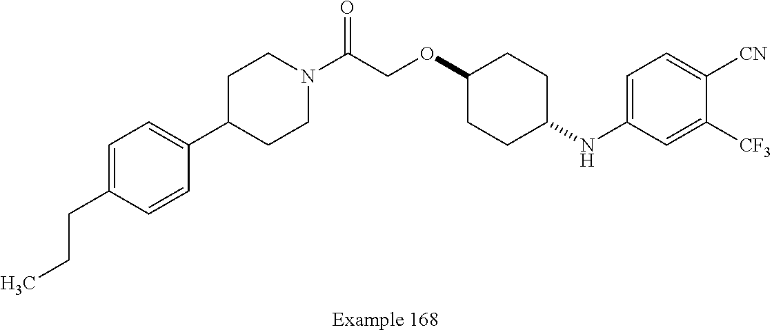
C1=C(CCC)C=CC(C2CCN(C(COC3CCC(NC4=CC=C([CN])C([CF3])=C4)CC3)=O)CC2)=C1
